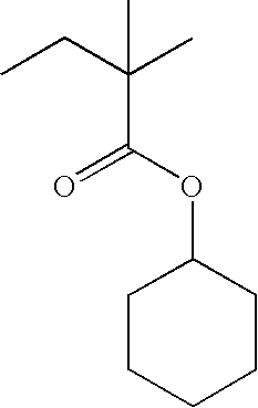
C1CCCCC1OC(C(CC)(C)C)=O
